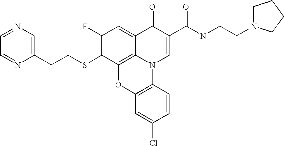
C1(F)=C(SCCC2=CN=CC=N2)C2=C3C(=C1)C(=O)C(C(NCCN1CCCC1)=O)=CN3C1=C(O2)C=C(Cl)C=C1
